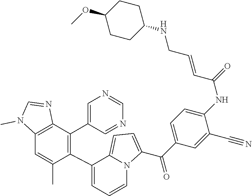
C1(C2=C(C3=CN=CN=C3)C3=C(C=C2C)N(C)C=N3)=CC=CN2C1=CC=C2C(C1=CC=C(NC(=O)C=CCNC2CCC(OC)CC2)C(C#N)=C1)=O
